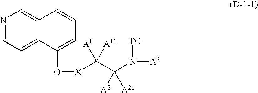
N1=CC=C2C(=C1)C=CC=C2O[X]C(C(N([A3])[PG])([A2])[A21])([A1])[A11]
